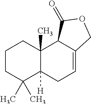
C1CC(C)(C)C2([H])C(C)(C1)C1C(=CC2)COC1=O
